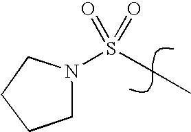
N1(S(CC)(=O)=O)CCCC1
